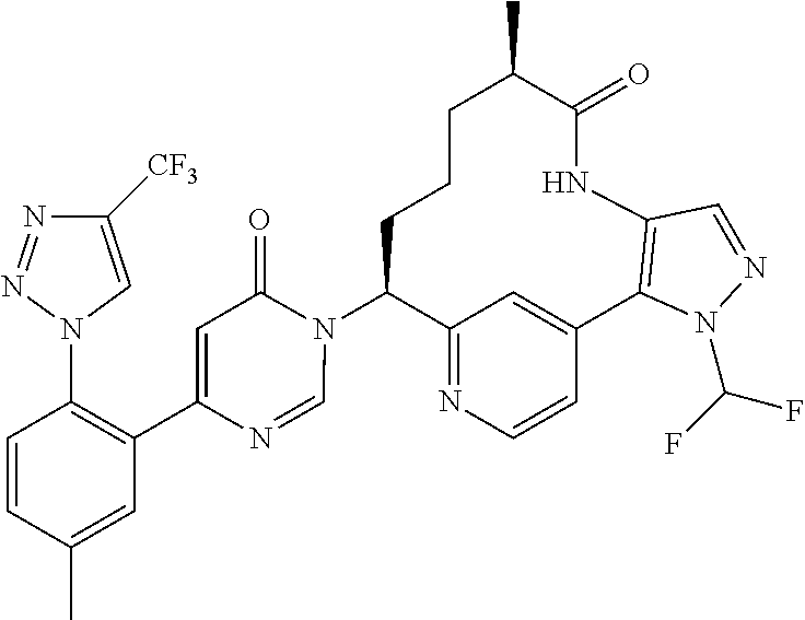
C12=NC=CC(=C1)C1=C(NC(=O)C(C)CCCC2N2C(=O)C=C(C3=C(N4C=C([CF3])N=N4)C=CC(C)=C3)N=C2)C=NN1C(F)F
